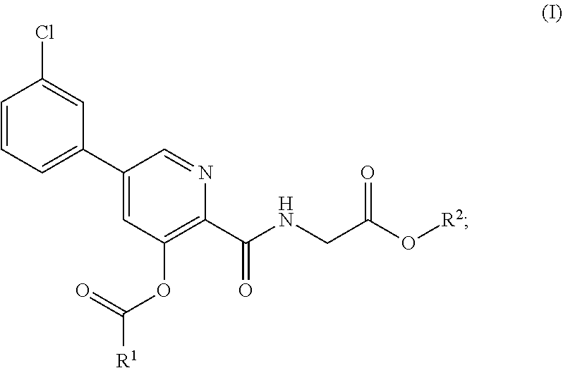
C1=CC=C(C2=CC(OC(=O)[R1])=C(C(NCC(O[R2])=O)=O)N=C2)C=C1Cl
